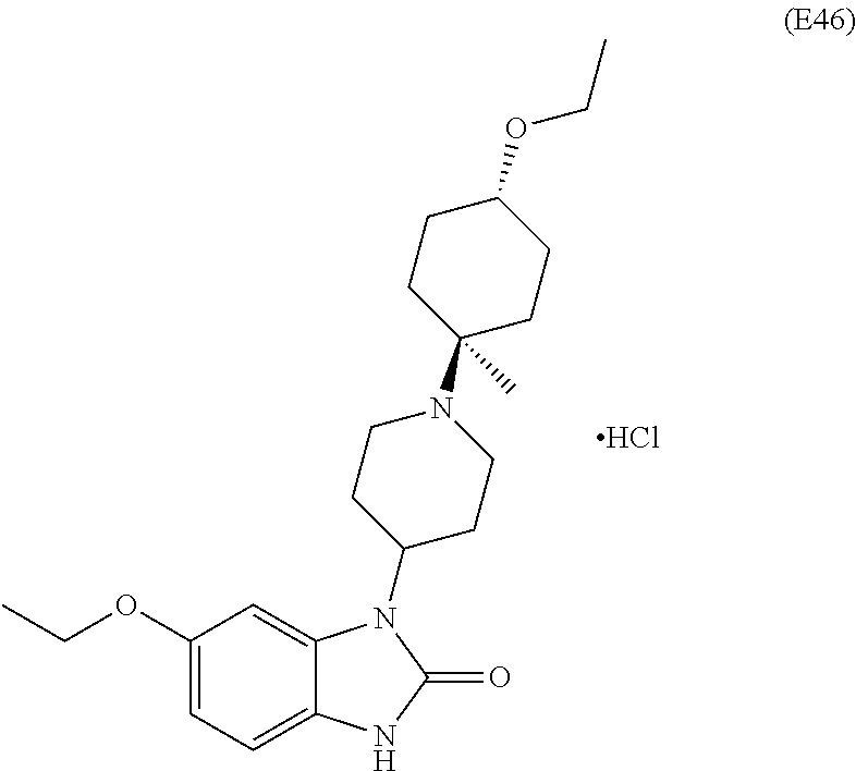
C1(OCC)=CC=C2C(=C1)N(C1CCN(C3(C)CCC(OCC)CC3)CC1)C(=O)N2.Cl
